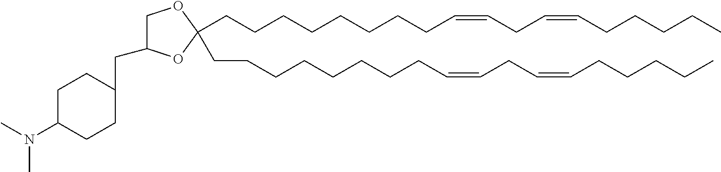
C(C1(CCCCCCCCC=CCC=CCCCCC)OC(CC2CCC(N(C)C)CC2)CO1)CCCCCCCC=CCC=CCCCCC
